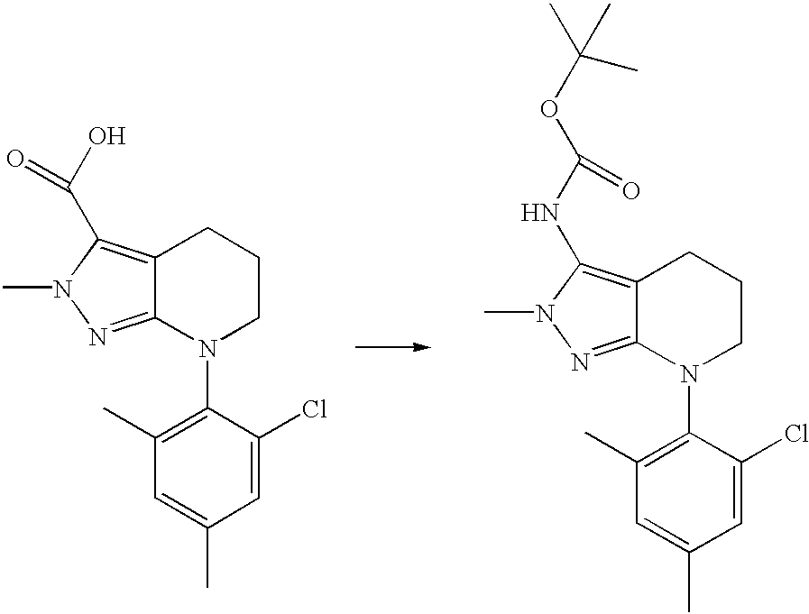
C1(C)=C(N2CCCC3=C(C(O)=O)N(C)N=C23)C(Cl)=CC(C)=C1.C1(C)=C(N2CCCC3=C(NC(OC(C)(C)C)=O)N(C)N=C23)C(Cl)=CC(C)=C1
